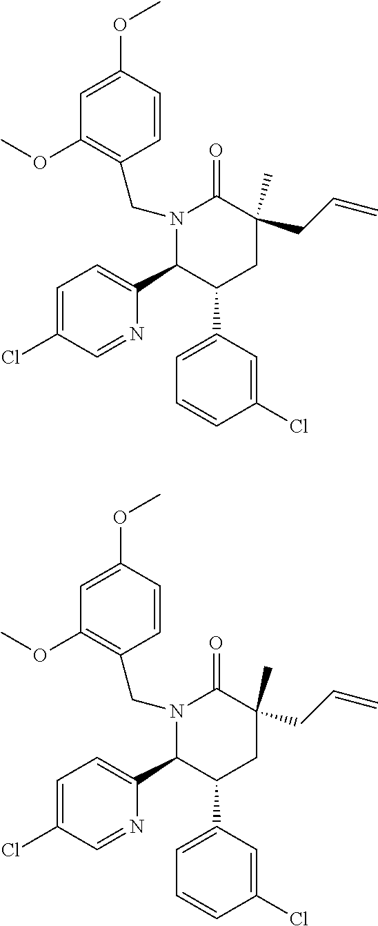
N1(CC2=C(OC)C=C(OC)C=C2)C(C2=CC=C(Cl)C=N2)C(C2=CC=CC(Cl)=C2)CC(CC=C)(C)C1=O.N1(CC2=C(OC)C=C(OC)C=C2)C(C2=CC=C(Cl)C=N2)C(C2=CC=CC(Cl)=C2)CC(CC=C)(C)C1=O
